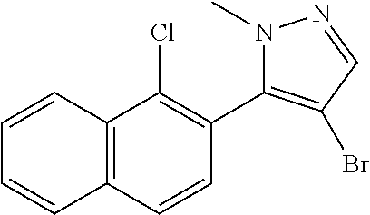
C12=C(C=CC(C3=C(Br)C=NN3C)=C1Cl)C=CC=C2
